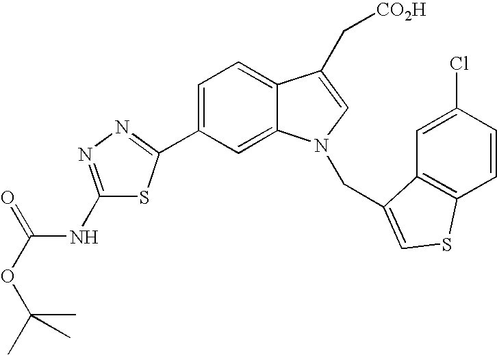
C1(C2=NN=C(NC(OC(C)(C)C)=O)S2)=CC=C2C(=C1)N(CC1=CSC3=C1C=C(Cl)C=C3)C=C2C[CO2H]
